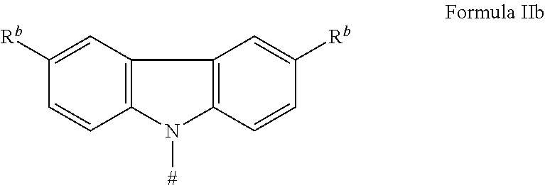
C1([Rb])=CC2=C(C=C1)N([#])C1=C2C=C([Rb])C=C1
